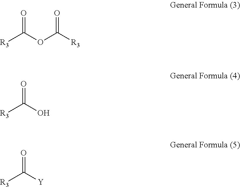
O=C(OC([R3])=O)[R3].O=C(O)[R3].O=C([Y])[R3]
